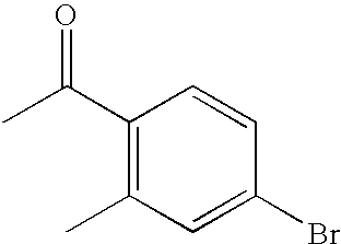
C1(C(C)=O)=C(C)C=C(Br)C=C1
